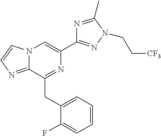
N12C(=NC=C1)C(CC1=CC=CC=C1F)=NC(C1=NN(CC[CF3])C(C)=N1)=C2
